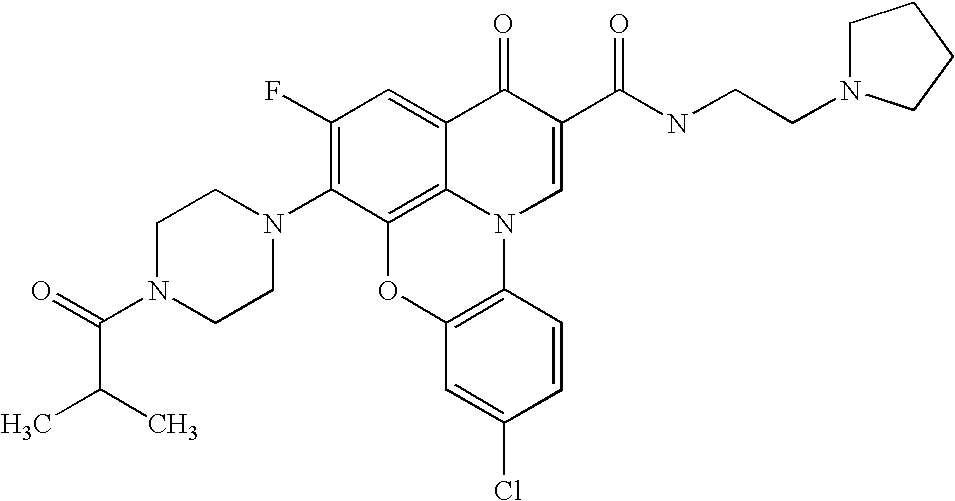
C1(F)=C(N2CCN(C(=O)C(C)C)CC2)C2=C3C(=C1)C(=O)C(C(NCCN1CCCC1)=O)=CN3C1=C(O2)C=C(Cl)C=C1
